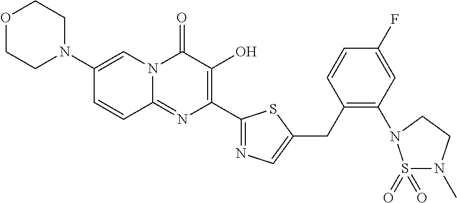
O1CCN(C2=CN3C(=NC(C4=NC=C(CC5=C(N6S(=O)(=O)N(C)CC6)C=C(F)C=C5)S4)=C(O)C3=O)C=C2)CC1
